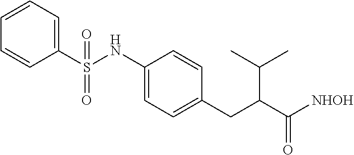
C1=CC=C(S(NC2=CC=C(CC(C([NHOH])=O)C(C)C)C=C2)(=O)=O)C=C1
